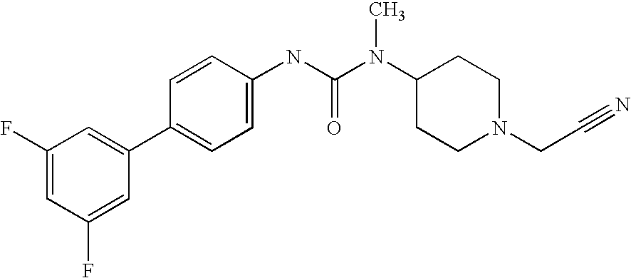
C1(F)=CC(F)=CC(C2=CC=C(NC(N(C3CCN(CC#N)CC3)C)=O)C=C2)=C1
